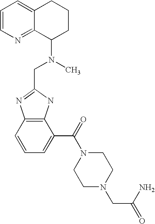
C1=CN=C2C(=C1)CCCC2N(C)CC1=NC2=C(N1)C(C(=O)N1CCN(CC(N)=O)CC1)=CC=C2
